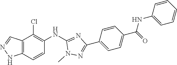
C12=C(C=CC(NC3=NC(C4=CC=C(C(NC5=CC=CC=C5)=O)C=C4)=NN3C)=C1Cl)NN=C2
